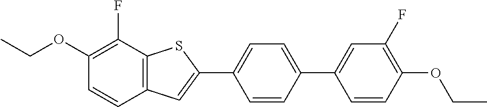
CCOC1=C(F)C2=C(C=C1)C=C(C1=CC=C(C3=CC(F)=C(OCC)C=C3)C=C1)S2
